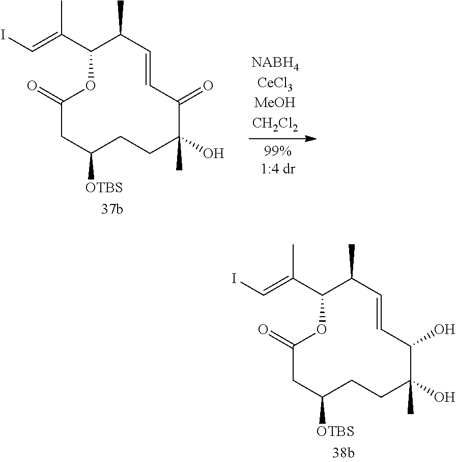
C1(=O)C(C)(O)CCC([OTBS])CC(=O)OC(C(=CI)C)C(C)C=C1.C1(O)C(C)(O)CCC([OTBS])CC(=O)OC(C(=CI)C)C(C)C=C1
